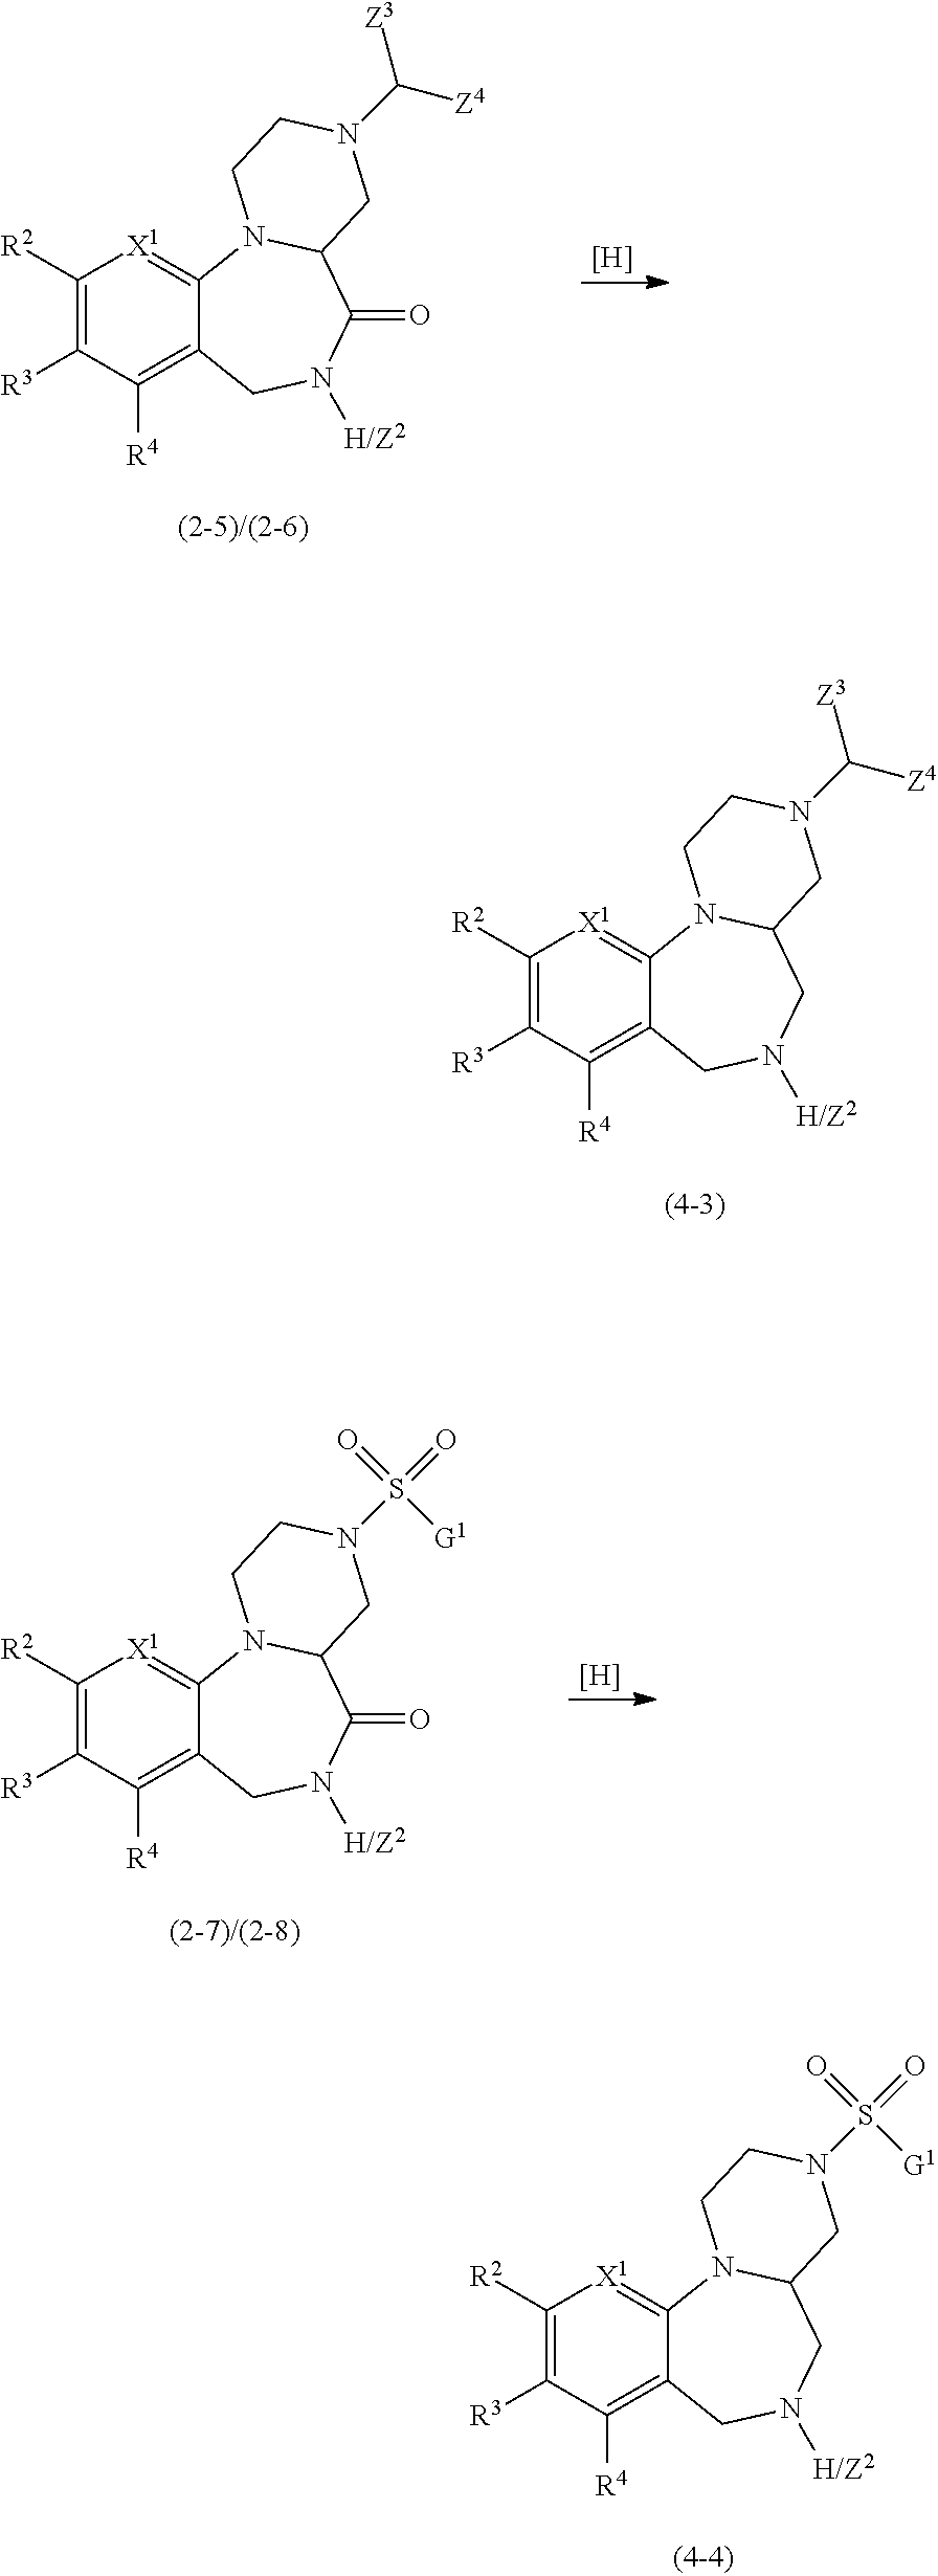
[H].C1([R2])=C([R3])C([R4])=C2C(=[X1]1)N1C(C(=O)N([H/Z2])C2)CN(C([Z3])[Z4])CC1.C1([R2])=C([R3])C([R4])=C2C(=[X1]1)N1C(CN([H/Z2])C2)CN(C([Z3])[Z4])CC1.[H].C1([R2])=C([R3])C([R4])=C2C(=[X1]1)N1C(C(=O)N([H/Z2])C2)CN(S(=O)([G1])=O)CC1.C1([R2])=C([R3])C([R4])=C2C(=[X1]1)N1C(CN([H/Z2])C2)CN(S(=O)([G1])=O)CC1
